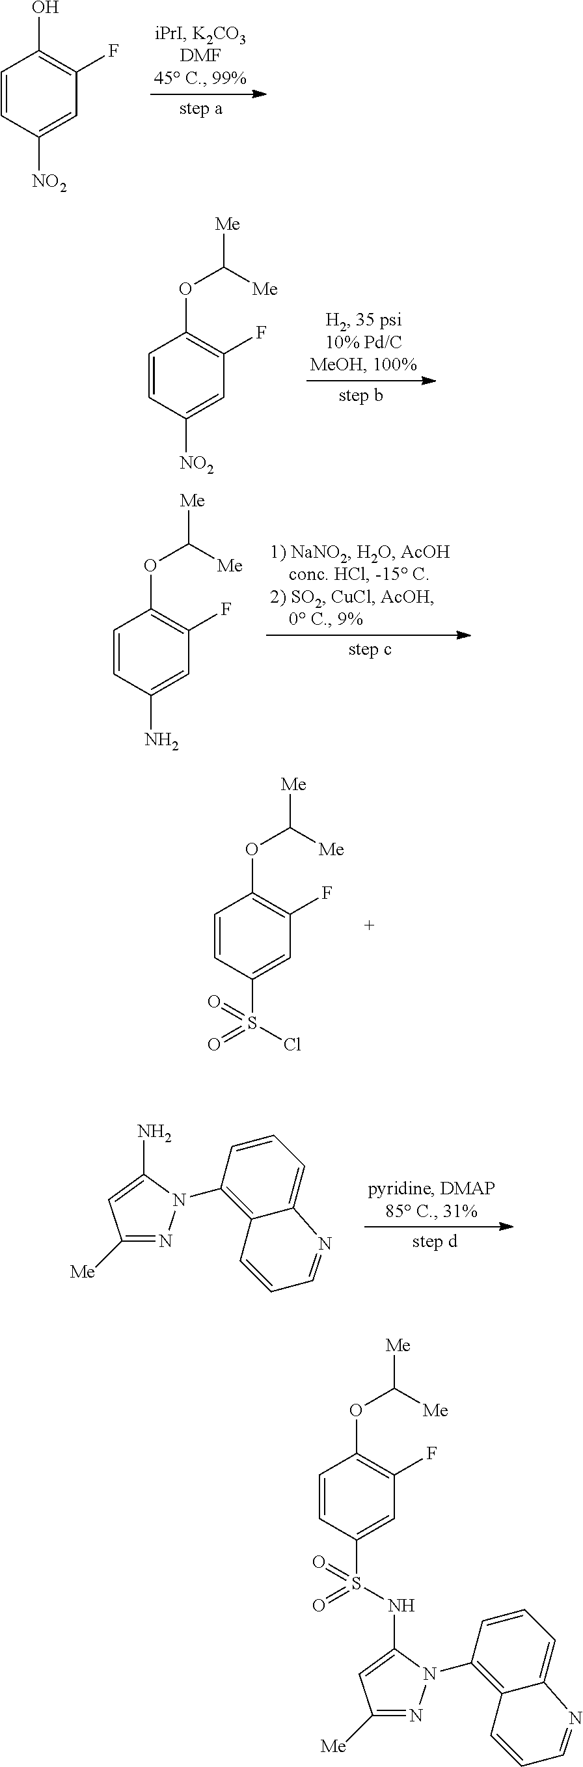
[NO2]C1=CC(F)=C(O)C=C1.[NO2]C1=CC(F)=C(OC([Me])[Me])C=C1.NC1=CC(F)=C(OC([Me])[Me])C=C1.S(C1=CC(F)=C(OC([Me])[Me])C=C1)(Cl)(=O)=O.C1([Me])=NN(C2=C3C(=CC=C2)N=CC=C3)C(N)=C1.C1([Me])=NN(C2=C3C(=CC=C2)N=CC=C3)C(NS(=O)(=O)C2=CC(F)=C(OC([Me])[Me])C=C2)=C1
